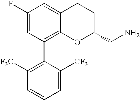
C1(F)=CC(C2=C([F3C])C=CC=C2[CF3])=C2C(=C1)CCC(CN)O2
